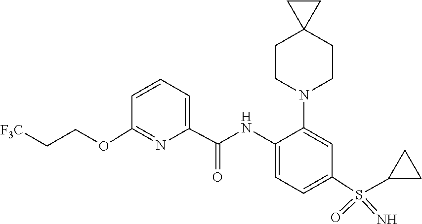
C(COC1=NC(C(NC2=CC=C(S(=N)(=O)C3CC3)C=C2N2CCC3(CC2)CC3)=O)=CC=C1)[F3C]
